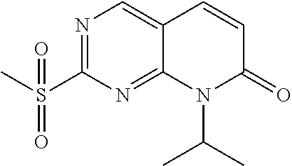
N1=C(S(C)(=O)=O)N=C2C(=C1)C=CC(=O)N2C(C)C
